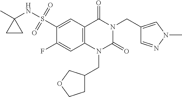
C1(F)=CC2=C(C=C1S(NC1(C)CC1)(=O)=O)C(=O)N(CC1=CN(C)N=C1)C(=O)N2CC1CCOC1
